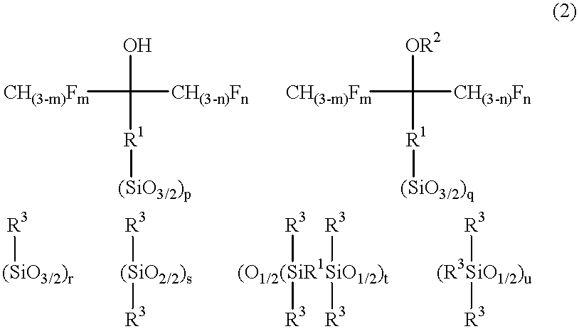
OC([CH(3-m)Fm])([CH(3-n)Fn])[R1][(SiO3/2)p].[OR2]C([CH(3-m)Fm])([CH(3-n)Fn])[R1][(SiO3/2)q].[(SiO3/2)r][R3].[(SiO2/2)s]([R3])[R3].[(O1/2(SiR1SiO1/2)t]([R3])([R3])([R3])[R3].[(R3SiO1/2)u]([R3])[R3]
